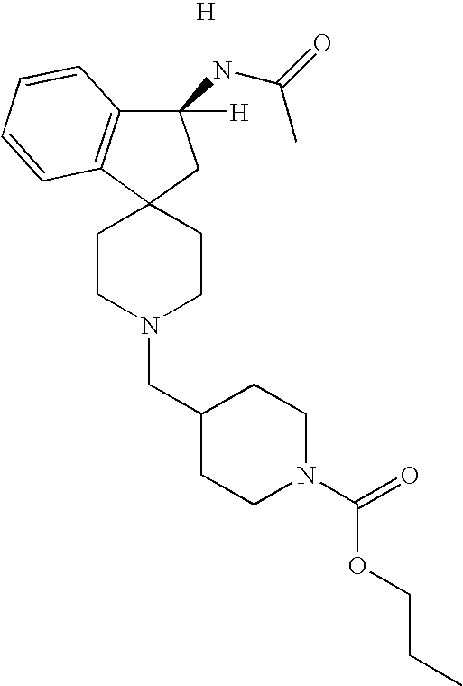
C1(NC(=O)C)([H])C2=C(C3(C1)CCN(CC1CCN(C(OCCC)=O)CC1)CC3)C=CC=C2.[H]
